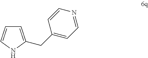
C1=C(CC2=CC=NC=C2)NC=C1
